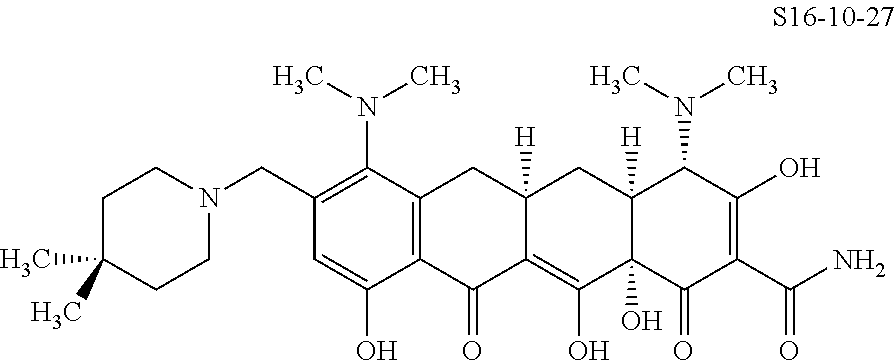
C12=C(C(=O)C3=C(O)C4(O)C([H])(CC3([H])C1)C(N(C)C)C(O)=C(C(N)=O)C4=O)C(O)=CC(CN1CCC(C)(C)CC1)=C2N(C)C
